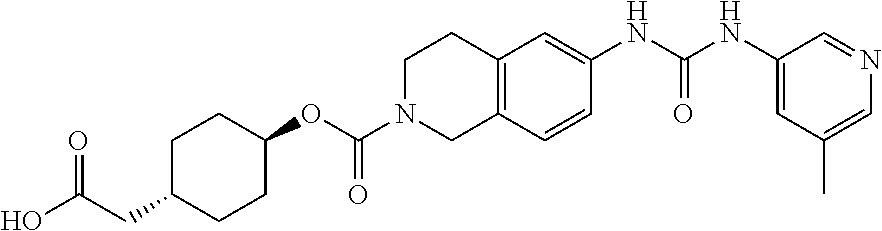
C1C(CC(O)=O)CCC(OC(N2CC3=C(CC2)C=C(NC(NC2=CC(C)=CN=C2)=O)C=C3)=O)C1
